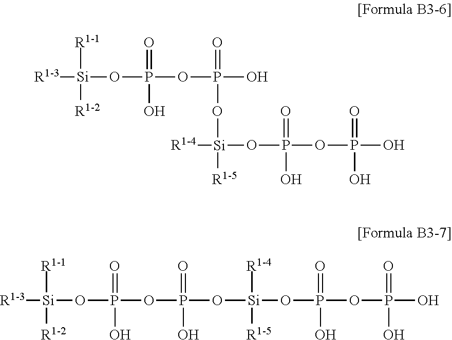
[R1-3][Si](OP(OP(O)(=O)O[Si]([R1-5])(OP(OP(O)(=O)O)(=O)O)[R1-4])(=O)O)([R1-1])[R1-2].[R1-3][Si](OP(OP(O[Si](OP(OP(O)(=O)O)(=O)O)([R1-4])[R1-5])(=O)O)(=O)O)([R1-1])[R1-2]
